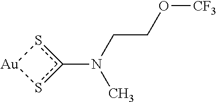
C(CN(C)c1s[Au]s1)O[CF3]
